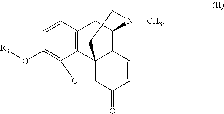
C1=CC2=C3C(=C1O[R3])OC1C34C(C(C2)N(C)CC4)C=CC1=O
